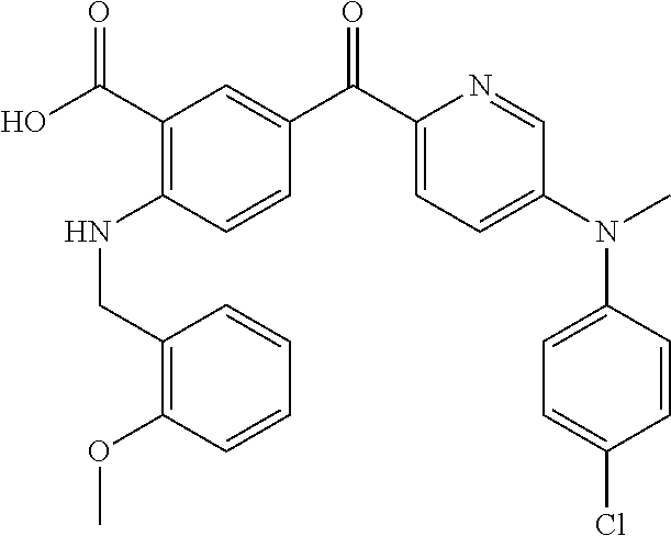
C1(C(O)=O)=C(NCC2=C(OC)C=CC=C2)C=CC(C(C2=CC=C(N(C3=CC=C(Cl)C=C3)C)C=N2)=O)=C1
